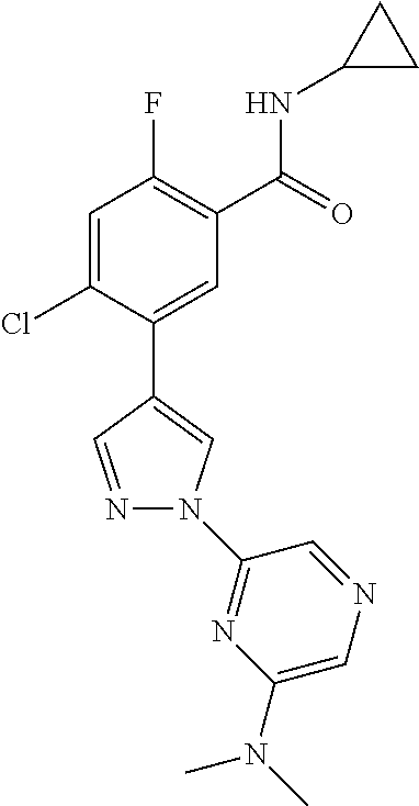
C1=C(Cl)C(C2=CN(C3=NC(N(C)C)=CN=C3)N=C2)=CC(C(=O)NC2CC2)=C1F
